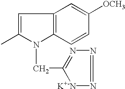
C1=C(C)N(CC2=NN=N[K+-N]2)C2=C1C=C([OCH3])C=C2
